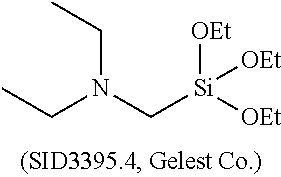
CCN(C[Si]([OEt])([OEt])[OEt])CC
